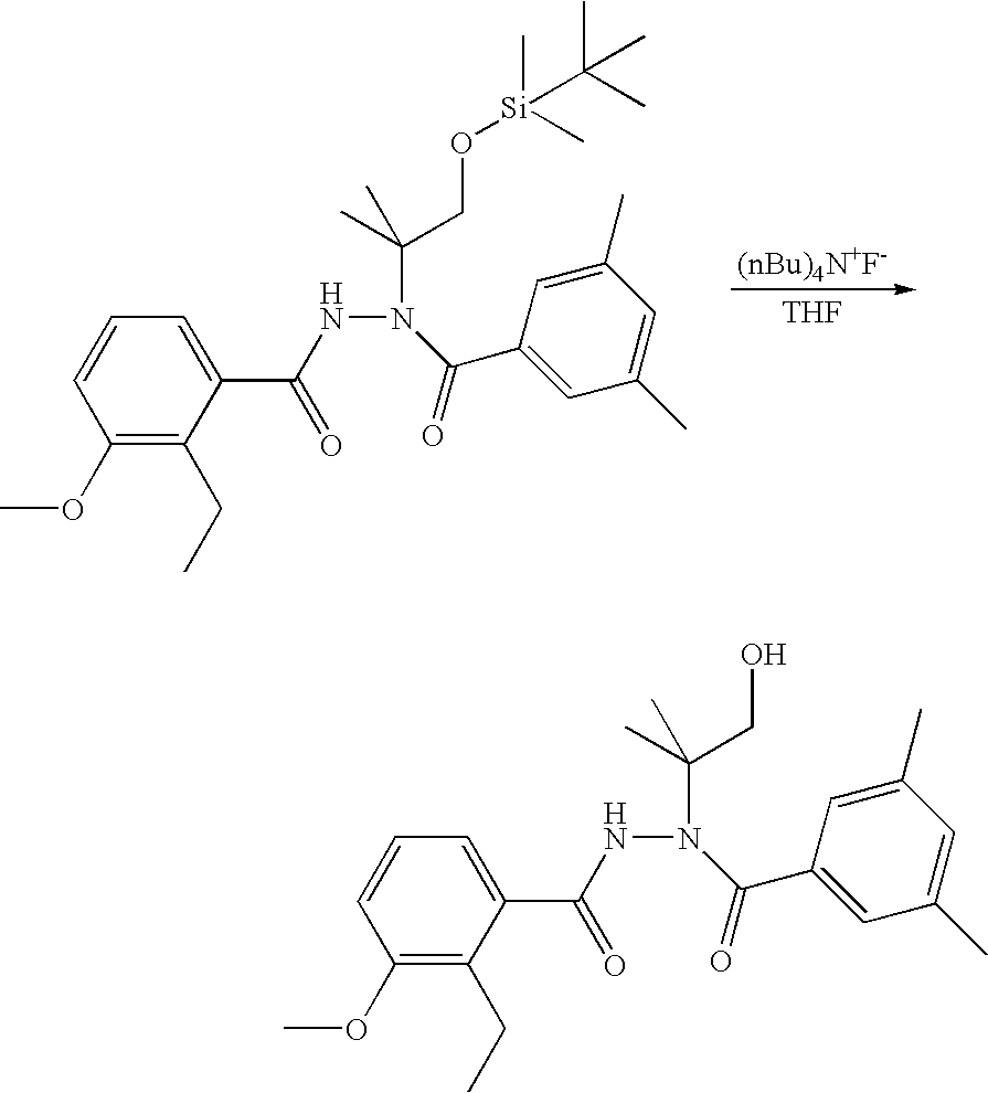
[THF].N(N(C(=O)C1=CC(C)=CC(C)=C1)C(C)(CO[Si](C(C)(C)C)(C)C)C)C(=O)C1=CC=CC(OC)=C1CC.N(N(C(=O)C1=CC(C)=CC(C)=C1)C(CO)(C)C)C(=O)C1=CC=CC(OC)=C1CC
